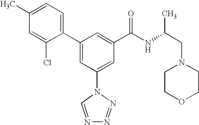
C1(C2=CC(N3C=NN=N3)=CC(C(NC(CN3CCOCC3)C)=O)=C2)=CC=C(C)C=C1Cl
